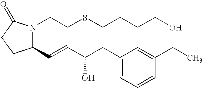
N1(CCSCCCCO)C(C=CC(CC2=CC=CC(CC)=C2)O)CCC1=O
